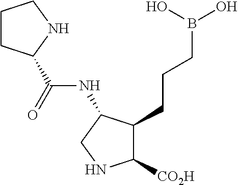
C1([CO2H])NCC(NC(C2CCCN2)=O)C1CCCB(O)O
